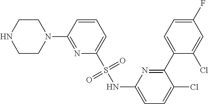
N1=C(C2=CC=C(F)C=C2Cl)C(Cl)=CC=C1NS(C1=CC=CC(N2CCNCC2)=N1)(=O)=O
